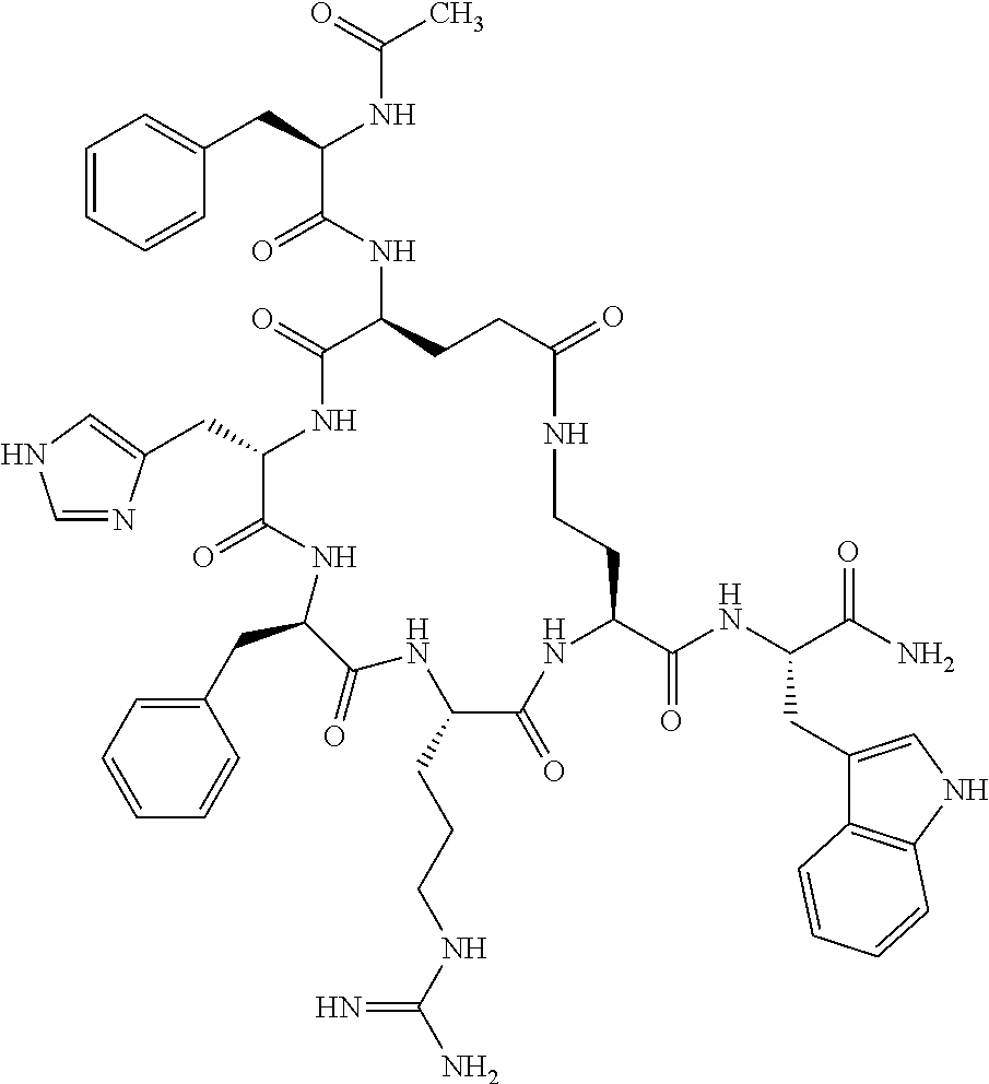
C(C1NC(=O)C(NC(C(CC2=CC=CC=C2)NC(C)=O)=O)CCC(=O)NCCC(C(NC(C(N)=O)CC2=CNC3=C2C=CC=C3)=O)NC(=O)C(CCCNC(N)=N)NC(=O)C(CC2=CC=CC=C2)NC1=O)C1=CNC=N1
